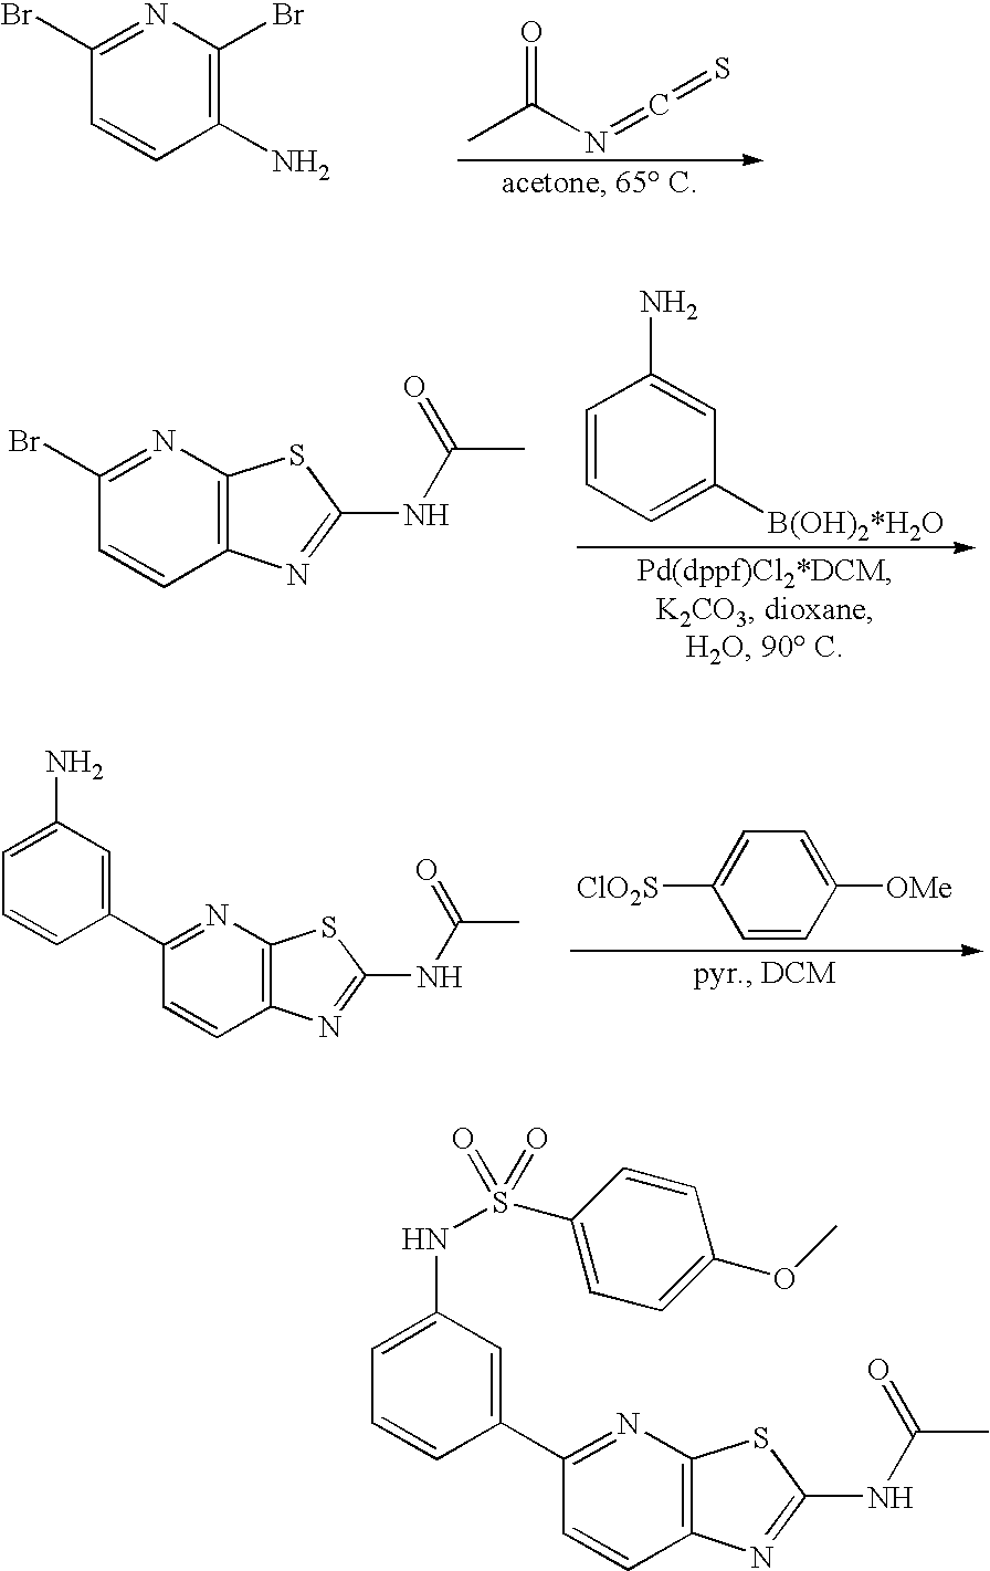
CC(N=C=S)=O.C1(N)=C(Br)N=C(Br)C=C1.C1=CC=C([B(OH)2*H2O])C=C1N.C12=C(N=C(Br)C=C1)SC(NC(C)=O)=N2.C1([OMe])=CC=C([ClO2S])C=C1.C12=C(N=C(C3=CC(N)=CC=C3)C=C1)SC(NC(C)=O)=N2.C12=C(N=C(C3=CC(NS(C4=CC=C(OC)C=C4)(=O)=O)=CC=C3)C=C1)SC(NC(C)=O)=N2
